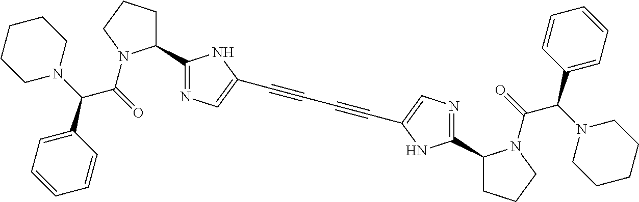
C1N(C(C(N2CCCCC2)C2=CC=CC=C2)=O)C(C2=NC=C(C#CC#CC3=CN=C(C4CCCN4C(C(N4CCCCC4)C4=CC=CC=C4)=O)N3)N2)CC1
